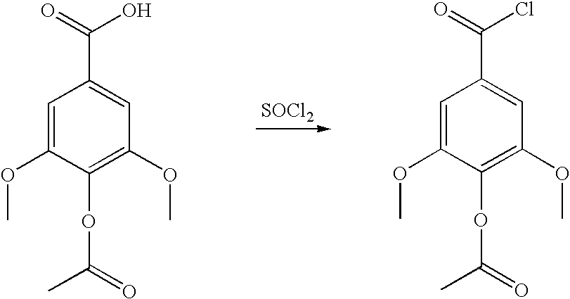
C1=C(OC)C(OC(C)=O)=C(OC)C=C1C(O)=O.[SOCl2].C1=C(OC)C(OC(C)=O)=C(OC)C=C1C(Cl)=O
